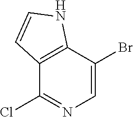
C12=C(C(Cl)=NC=C1Br)C=CN2
